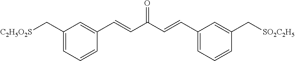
C1(C[C2H5O2S])=CC=CC(C=CC(C=CC2=CC=CC(C[SO2C2H5])=C2)=O)=C1
